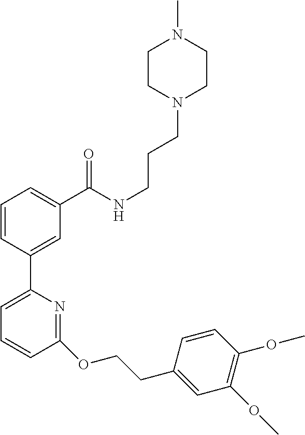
C1=CC(C2=CC=CC(OCCC3=CC(OC)=C(OC)C=C3)=N2)=CC(C(NCCCN2CCN(C)CC2)=O)=C1
